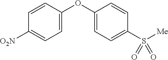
C1=CC([O2N])=CC=C1OC1=CC=C(S([Me])(=O)=O)C=C1
